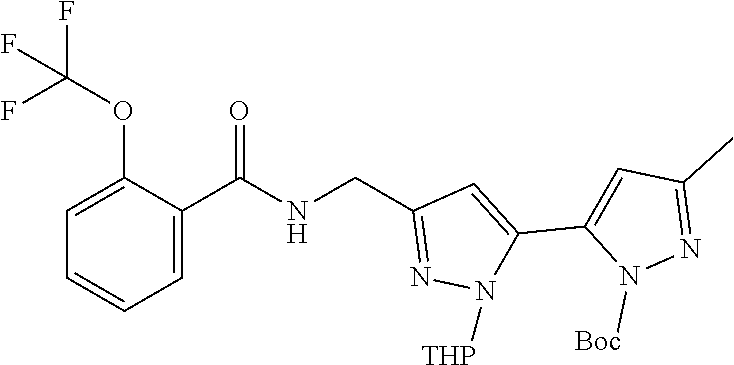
C1=C(OC(F)(F)F)C(C(NCC2=NN([THP])C(C3=CC(C)=NN3[Boc])=C2)=O)=CC=C1
